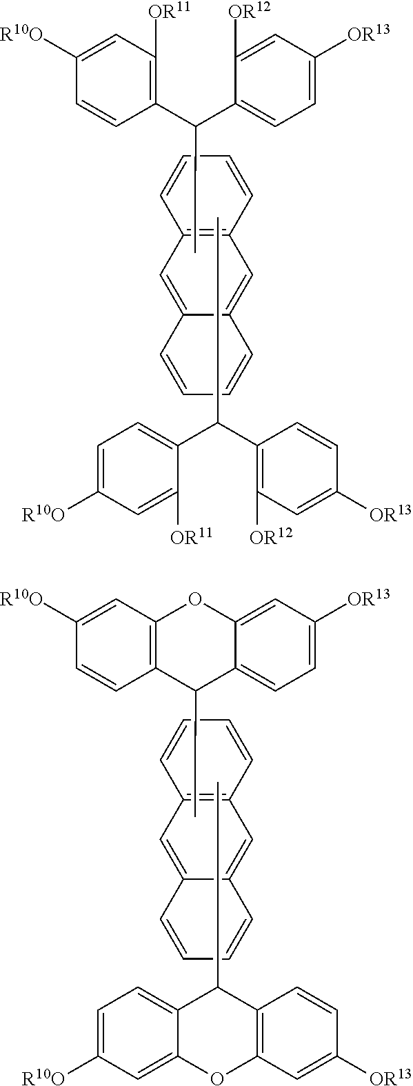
C1=CC([OR13])=CC([OR12])=C1C(C1=CC=C([R10O])C=C1[OR11])C.C1=C(C(C2=C([OR11])C=C([R10O])C=C2)C)C([OR12])=CC([OR13])=C1.C1=CC=CC2=CC3=C(C=CC=C3)C=C12.C1=C2C(=CC([OR13])=C1)OC1=C(C=CC([R10O])=C1)C2C.C1=CC([OR13])=CC2=C1C(C)C1=CC=C([R10O])C=C1O2.C1=CC=CC2=CC3=C(C=CC=C3)C=C12
